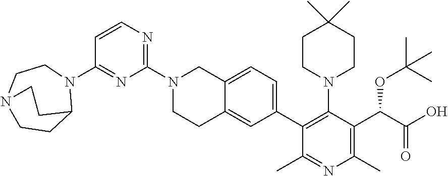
C1=CN=C(N2CCC3=CC(C4=C(N5CCC(C)(C)CC5)C(C(C(O)=O)OC(C)(C)C)=C(C)N=C4C)=CC=C3C2)N=C1N1CCN2CCC1CC2
